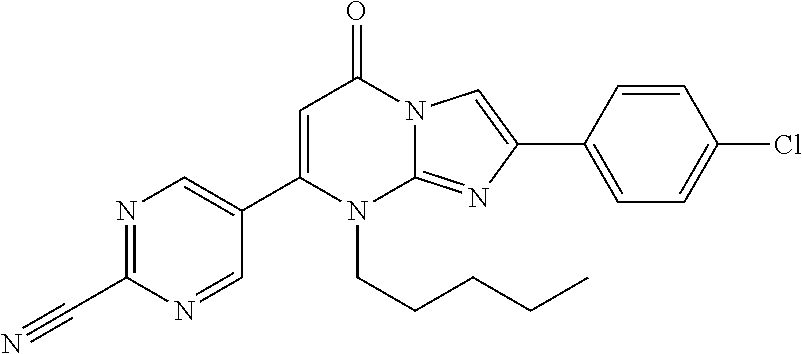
N1=C(C#N)N=CC(C2=CC(=O)N3C(=NC(C4=CC=C(Cl)C=C4)=C3)N2CCCCC)=C1
